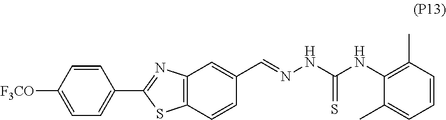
C1=CC([F3CO])=CC=C1C1=NC2=C(S1)C=CC(C=NNC(NC1=C(C)C=CC=C1C)=S)=C2
